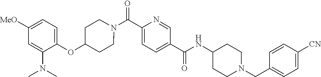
N(C(C1=CC=C(C(=O)N2CCC(OC3=CC=C([OMe])C=C3N(C)C)CC2)N=C1)=O)C1CCN(CC2=CC=C([CN])C=C2)CC1
